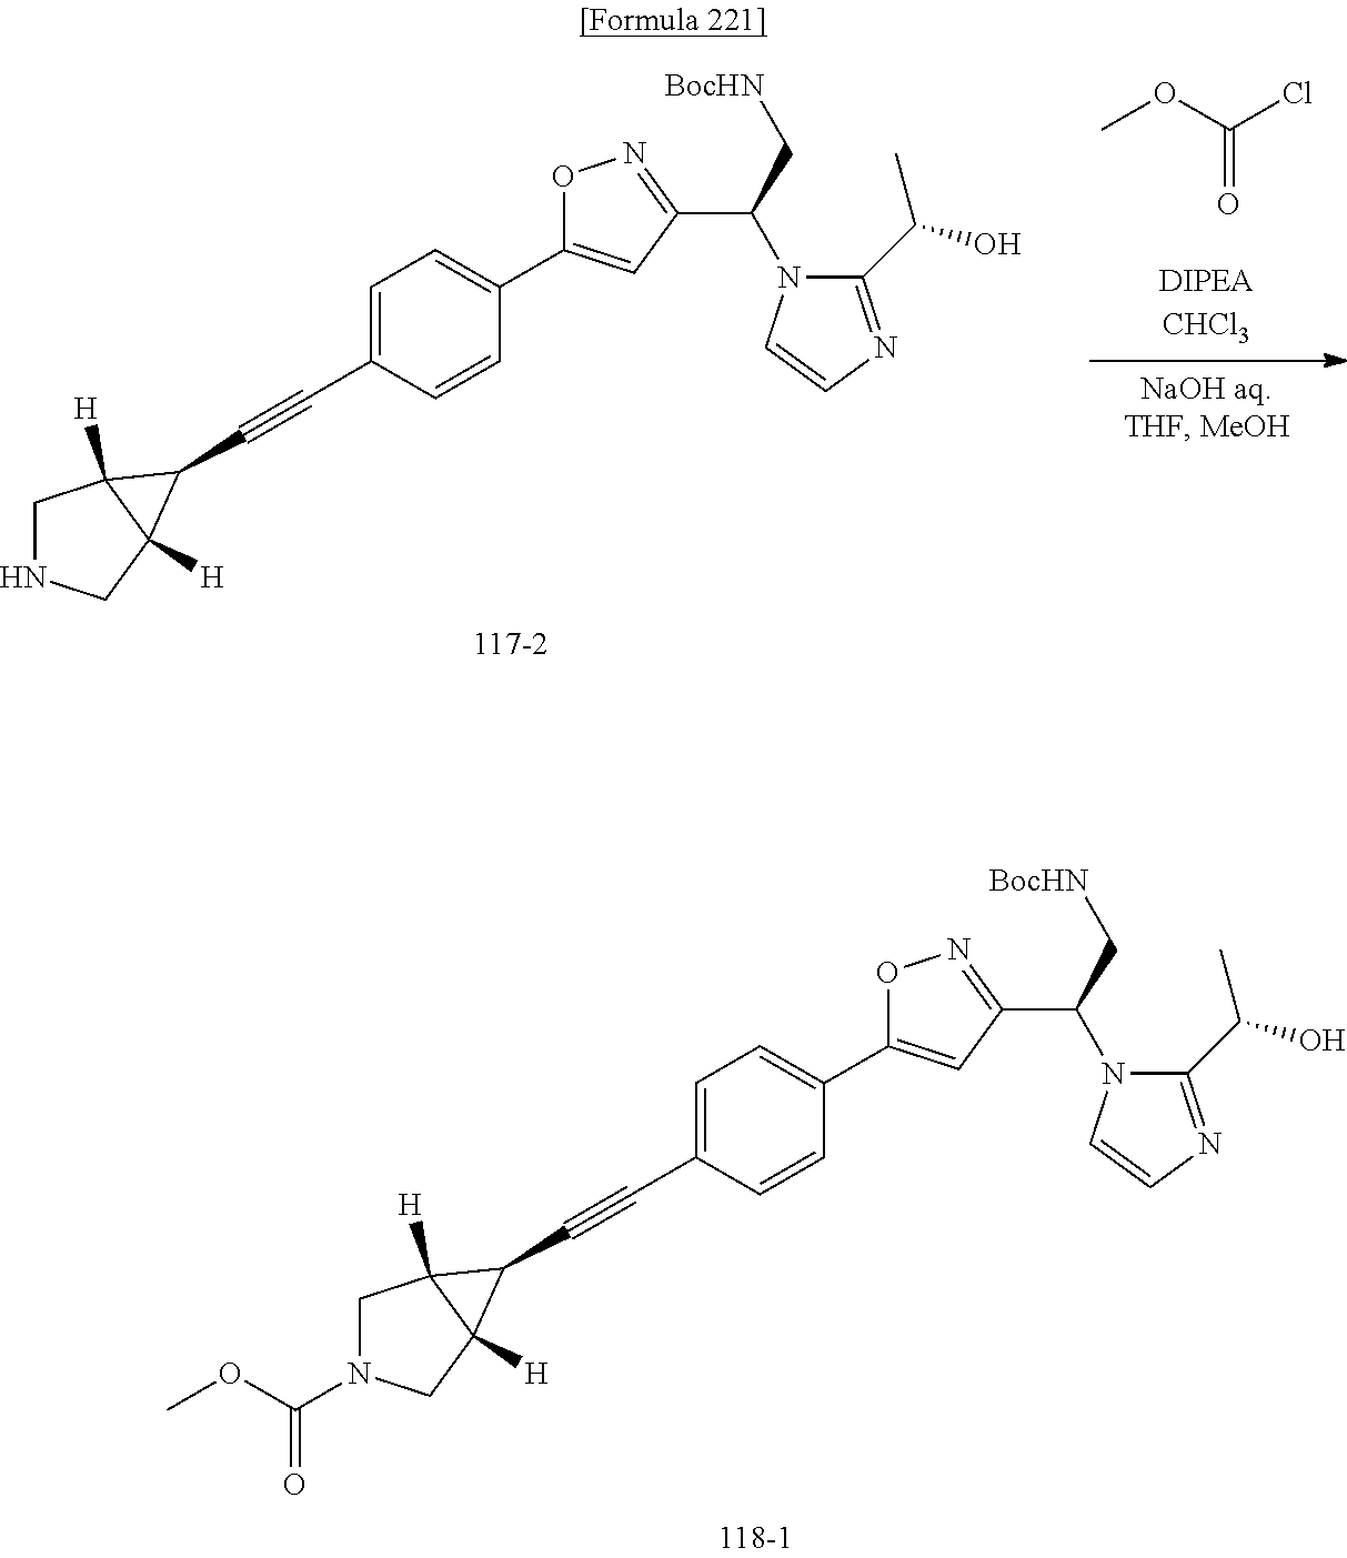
C1N(C(OC)=O)CC2([H])C1([H])C2C#CC1=CC=C(C2=CC(C(N3C(C(C)O)=NC=C3)C[BocHN])=NO2)C=C1.C1NCC2([H])C1([H])C2C#CC1=CC=C(C2=CC(C(N3C(C(C)O)=NC=C3)C[BocHN])=NO2)C=C1.C(=O)(Cl)OC
